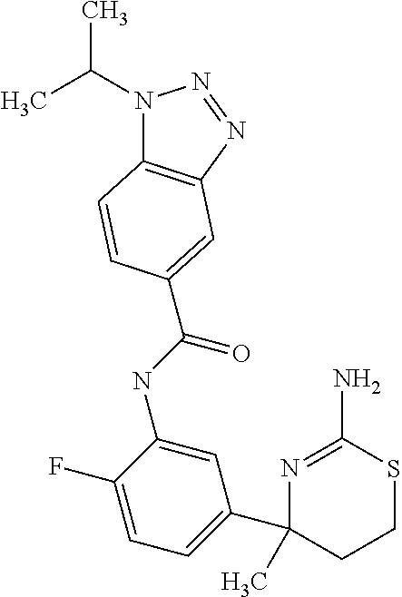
N1=C(N)SCCC1(C)C1=CC=C(F)C(NC(=O)C2=CC3=C(N(C(C)C)N=N3)C=C2)=C1
